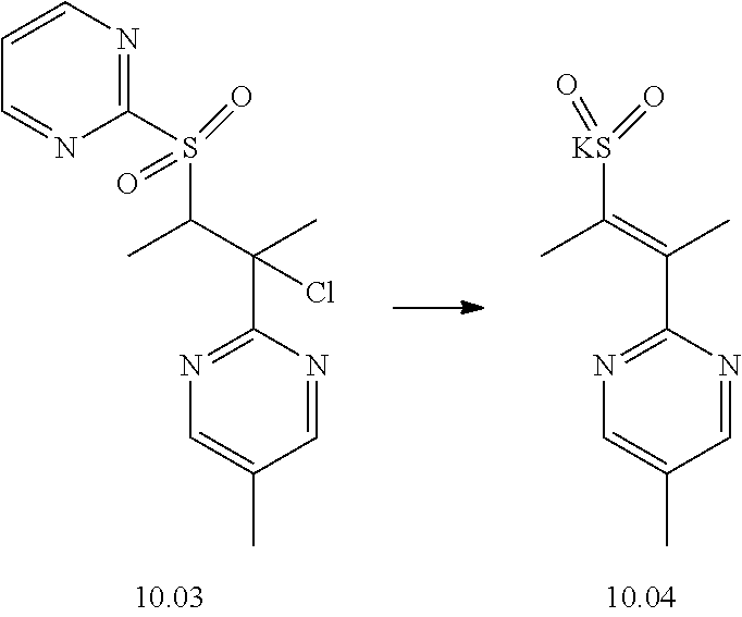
[KS](C(=C(C)C1=NC=C(C)C=N1)C)(=O)=O.C1=CC=NC(S(C(C(C)(C2=NC=C(C)C=N2)Cl)C)(=O)=O)=N1
